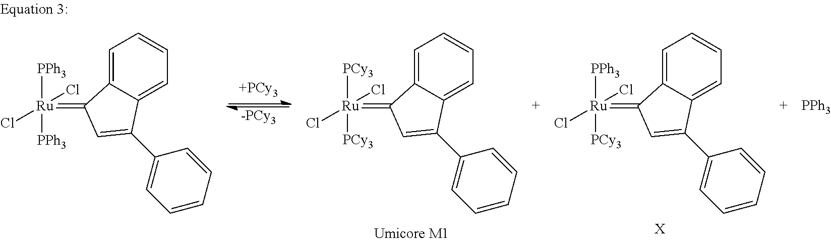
C1=C2C(=CC=C1)C(C1=CC=CC=C1)=CC2=[Ru]([PPh3])([PPh3])(Cl)Cl.[-PCy3].C1=C2C(=CC=C1)C(C1=CC=CC=C1)=CC2=[Ru]([PCy3])([PCy3])(Cl)Cl.C1=C2C(=CC=C1)C(C1=CC=CC=C1)=CC2=[Ru]([PPh3])([PCy3])(Cl)Cl.[X].[PPh3]
